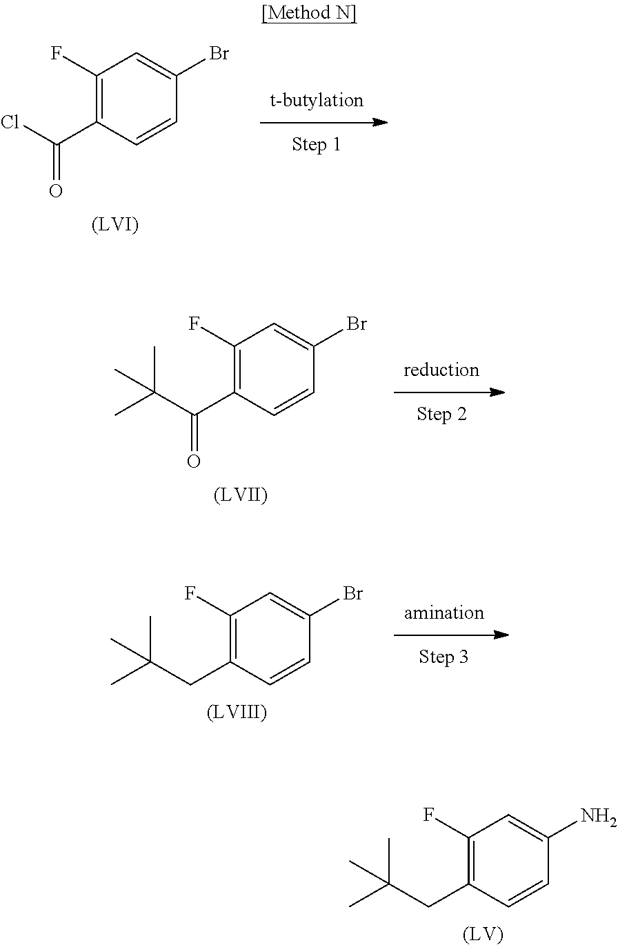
[(LVII)].C1(F)=C(C(C(C)(C)C)=O)C=CC(Br)=C1.[(LV)].C1(F)=C(CC(C)(C)C)C=CC(N)=C1.[(LVI)].C1(F)=C(C(Cl)=O)C=CC(Br)=C1.[(LVIII)].C1(F)=C(CC(C)(C)C)C=CC(Br)=C1
